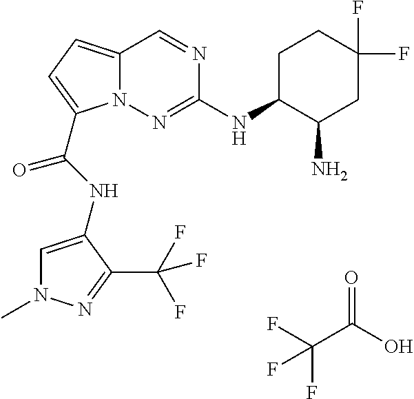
O=C(O)C(F)(F)F.N1=CC2=CC=C(C(NC3=CN(C)N=C3C(F)(F)F)=O)N2N=C1NC1CCC(F)(F)CC1N
